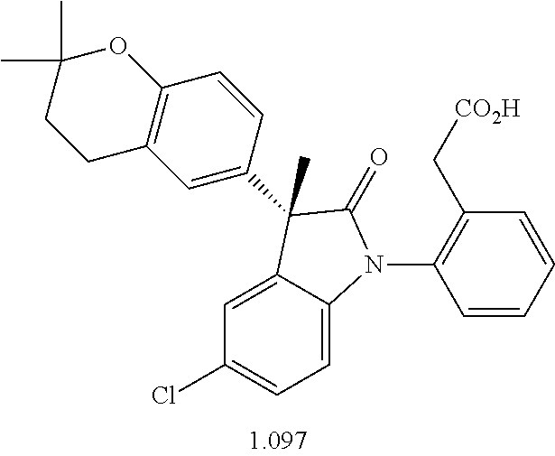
C1=C2C(=CC=C1Cl)N(C1=C(C[CO2H])C=CC=C1)C(=O)C2(C)C1=CC2=C(C=C1)OC(C)(C)CC2
